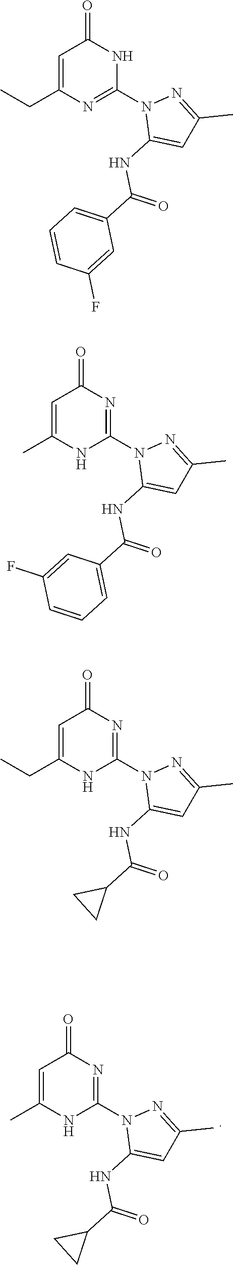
C1=C(CC)N=C(N2C(NC(C3=CC=CC(F)=C3)=O)=CC(C)=N2)NC1=O.C1=C(C)NC(N2C(NC(C3=CC=CC(F)=C3)=O)=CC(C)=N2)=NC1=O.C1=C(CC)NC(N2C(NC(C3CC3)=O)=CC(C)=N2)=NC1=O.C1=C(C)NC(N2C(NC(C3CC3)=O)=CC(C)=N2)=NC1=O
